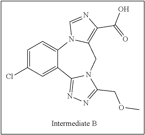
N12CC3=C(C(O)=O)N=CN3C3=CC=C(Cl)C=C3C1=NN=C2COC
